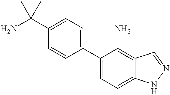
NC(C1=CC=C(C2=CC=C3C(=C2N)C=NN3)C=C1)(C)C
